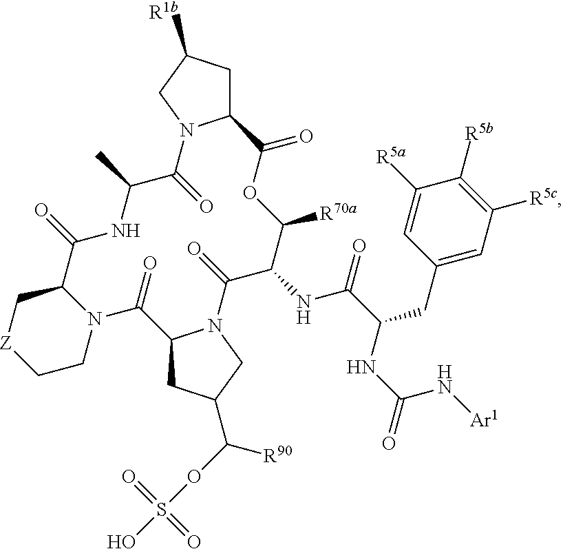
C12CC([R1b])CN1C(=O)C(C)NC(=O)C1C[Z]CCN1C(=O)C1CC(C([R90])OS(O)(=O)=O)CN1C(=O)C(NC(C(NC(N[Ar1])=O)CC1=CC([R5c])=C([R5b])C([R5a])=C1)=O)C([R70a])OC2=O
